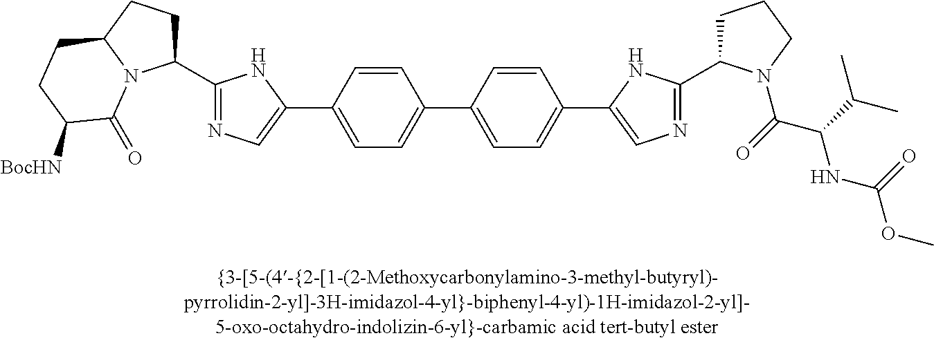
C1(C2=CN=C(C3CCC4N3C(=O)C([BocHN])CC4)N2)=CC=C(C2=CC=C(C3=CN=C(C4CCCN4C(C(NC(OC)=O)C(C)C)=O)N3)C=C2)C=C1
